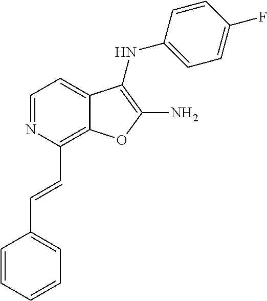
C1=NC(C=CC2=CC=CC=C2)=C2C(=C1)C(NC1=CC=C(F)C=C1)=C(N)O2
